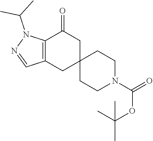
C12=C(CC3(CC1=O)CCN(C(=O)OC(C)(C)C)CC3)C=NN2C(C)C
